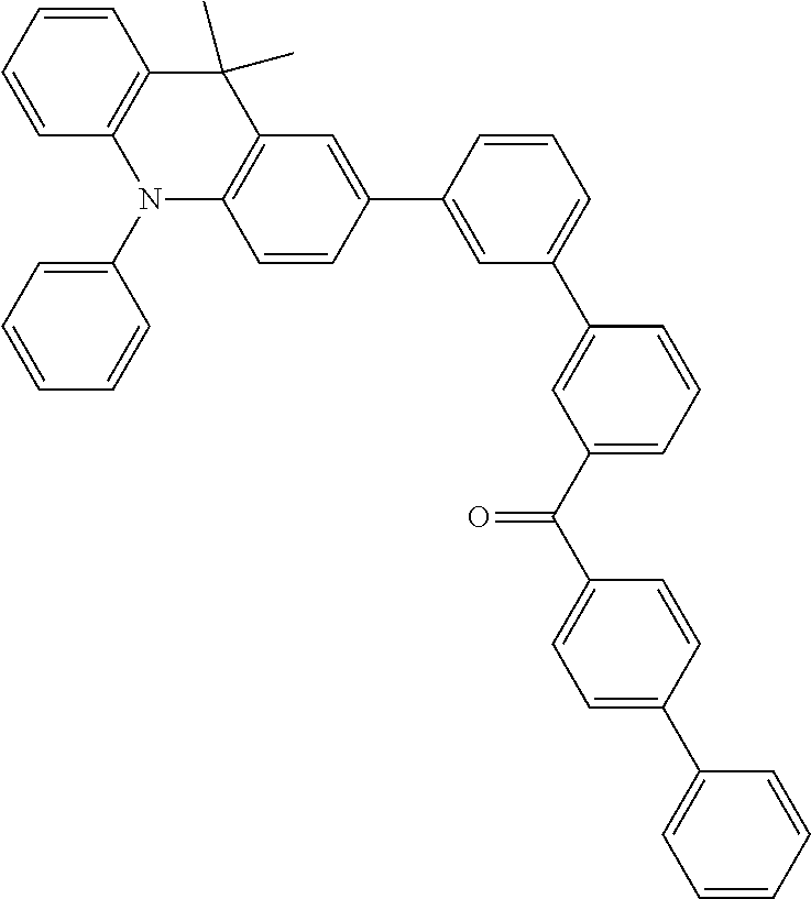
C1(C2=CC(C3=CC(C(=O)C4=CC=C(C5=CC=CC=C5)C=C4)=CC=C3)=CC=C2)=CC2=C(C=C1)N(C1=CC=CC=C1)C1=C(C2(C)C)C=CC=C1
